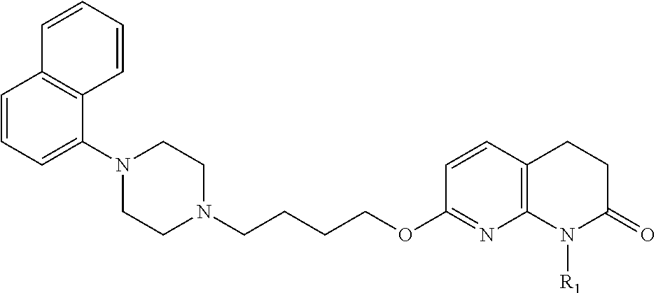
C1=CC=C(N2CCN(CCCCOC3=NC4=C(C=C3)CCC(=O)N4[R1])CC2)C2=C1C=CC=C2
